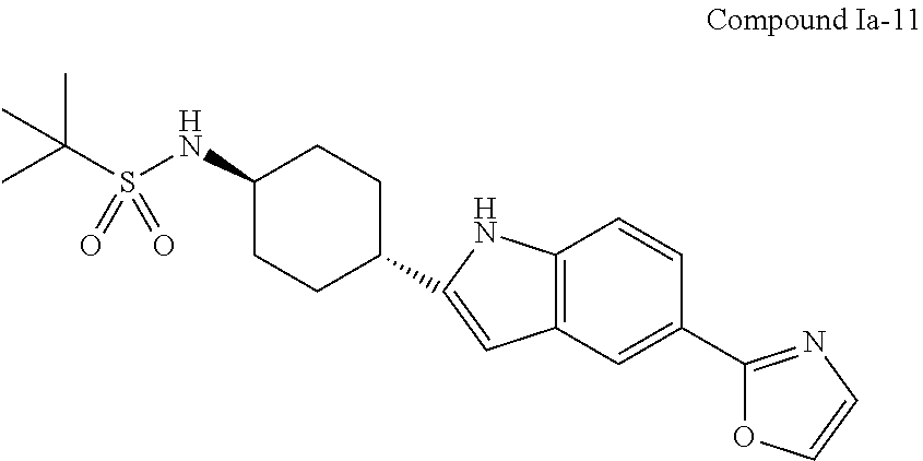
C(S(NC1CCC(C2=CC3=C(N2)C=CC(C2=NC=CO2)=C3)CC1)(=O)=O)(C)(C)C
